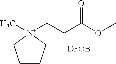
C1CC[N+](C)(CCC(OC)=O)C1.[DFOB]
